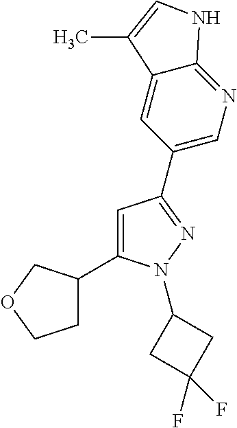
C1=C(C2CCOC2)N(C2CC(F)(F)C2)N=C1C1=CN=C2C(=C1)C(C)=CN2
